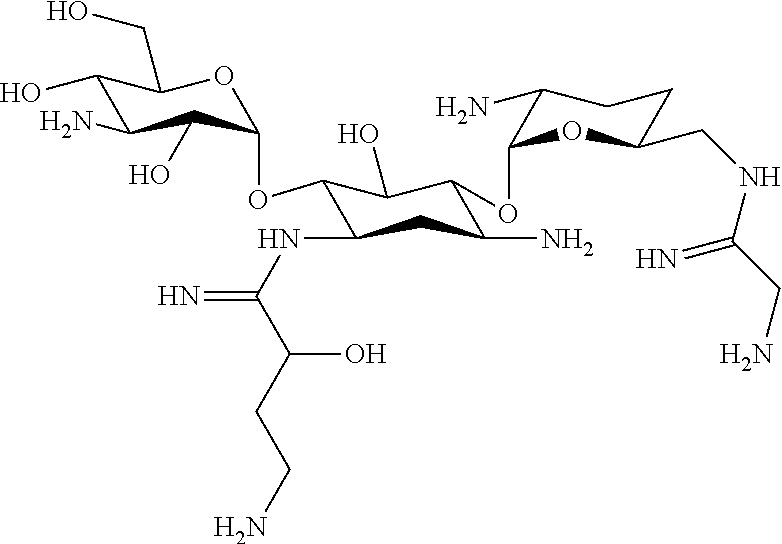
C1(O)C(N)C(O)C(OC2C(NC(=N)C(CCN)O)CC(N)C(OC3OC(CNC(CN)=N)CCC3N)C2O)OC1CO
